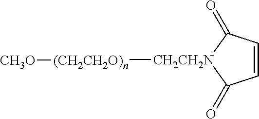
C1=CC(=O)[CH2CH2N]([(CH2CH2O)n][CH3O])C1=O
